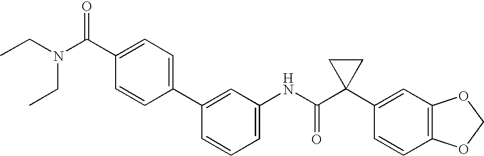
C1(C2=CC=C(C(N(CC)CC)=O)C=C2)=CC(NC(C2(C3=CC4=C(C=C3)OCO4)CC2)=O)=CC=C1
